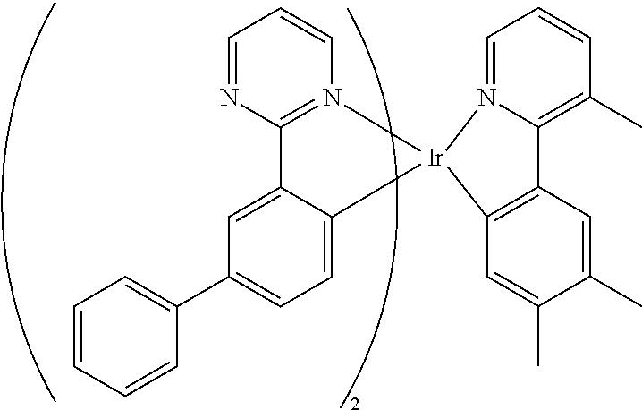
C1=CC=CC(C2=CC=C3C(=C2)C2=N(C=CC=N2)[Ir]32N3=CC=CC(C)=C3C3=C2C=C(C)C(C)=C3)=C1
